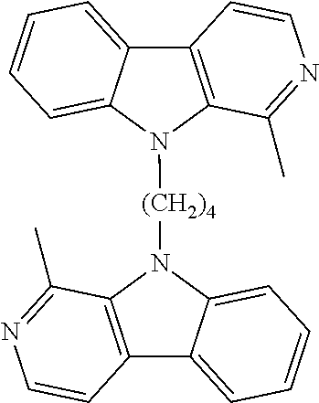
C12=C(N([(CH2)4]N3C4=C(C5=CC=CC=C35)C=CN=C4C)C3=CC=CC=C13)C(C)=NC=C2
